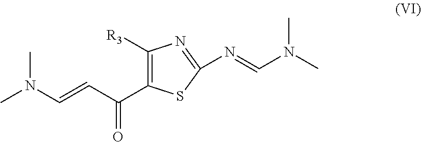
C1([R3])=C(C(C=CN(C)C)=O)SC(N=CN(C)C)=N1
